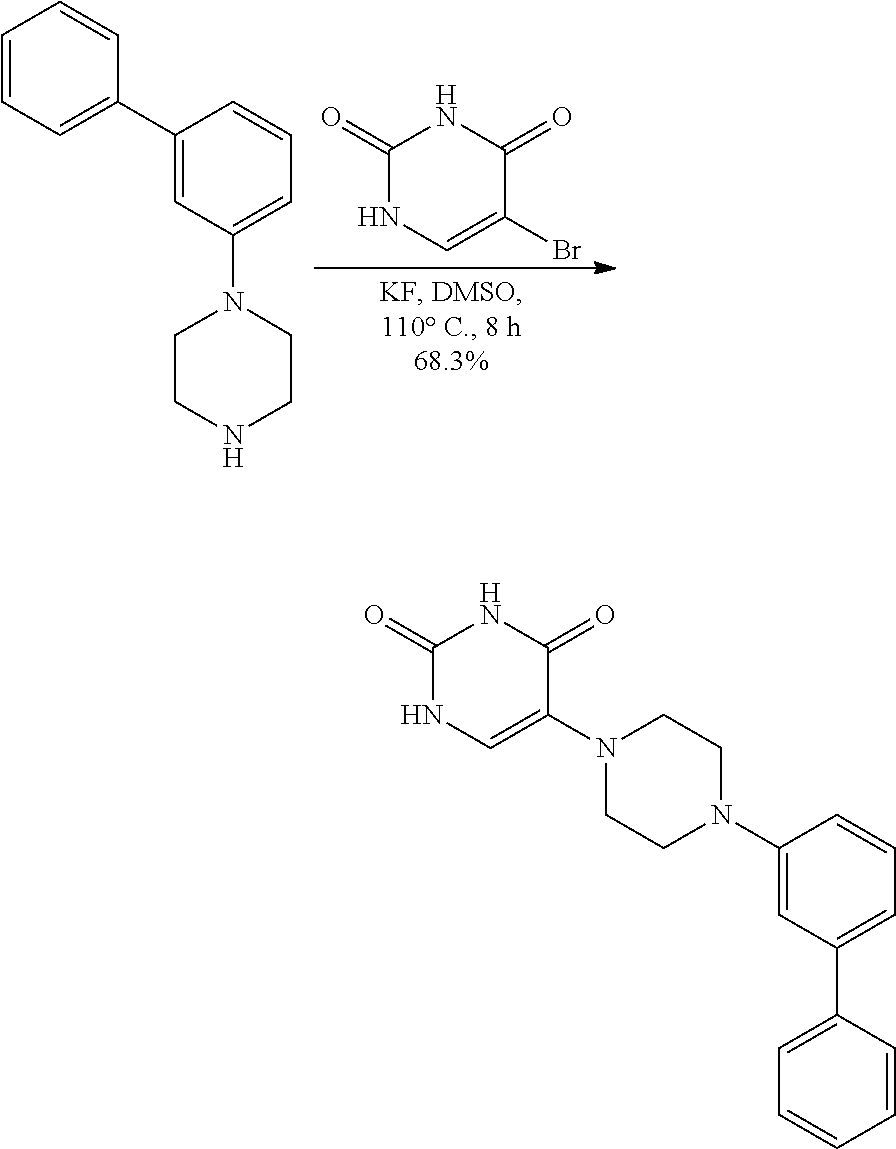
C1(=O)NC=C(Br)C(=O)N1.C1=CC=C(C2=CC(N3CCNCC3)=CC=C2)C=C1.N1(C2=CNC(=O)NC2=O)CCN(C2=CC(C3=CC=CC=C3)=CC=C2)CC1
